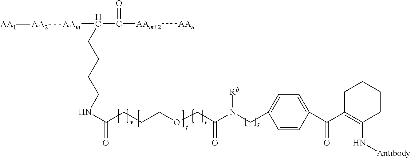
C1=C(C(C2=C(N[Antibody])CCCC2)=O)C=CC(CN(C(COCCCC(NCCCCC(C([AAm+2][AAn])=O)[AAm][AA2][AA1])=O)=O)[Rb])=C1
